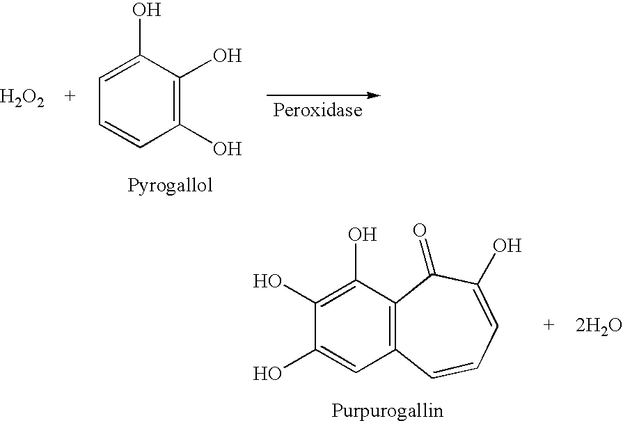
[H2O2].C1=CC(O)=C(O)C(O)=C1.[2H2O].C1(O)=CC2=C(C(O)=C1O)C(=O)C(O)=CC=C2
